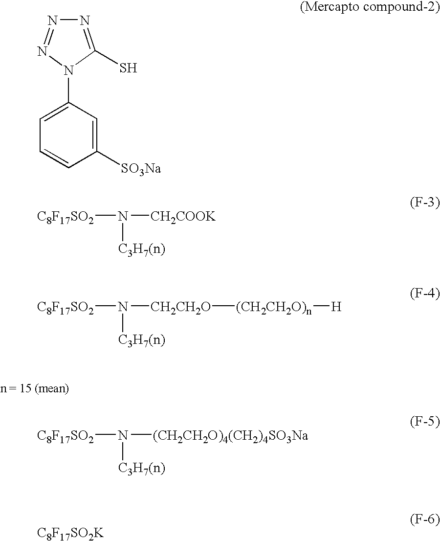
N1=C(S)N(C2=CC=CC([SO3Na])=C2)N=N1.[C8F17SO2]N([CH2COOK])[C3H7(n)].[C8F17SO2]N([CH2CH2O][(CH2CH2O)n][H])[C3H7(n)].[C8F17SO2]N([(CH2CH2O)4(CH2)4SO3Na])[C3H7(n)].[C8F17SO2K]
